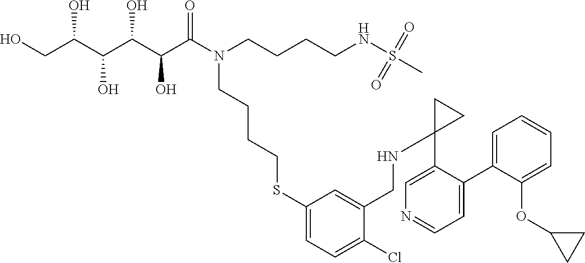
OCC(C(C(C(C(N(CCCCNS(C)(=O)=O)CCCCSC1=CC=C(Cl)C(CNC2(C3=CN=CC=C3C3=CC=CC=C3OC3CC3)CC2)=C1)=O)O)O)O)O
